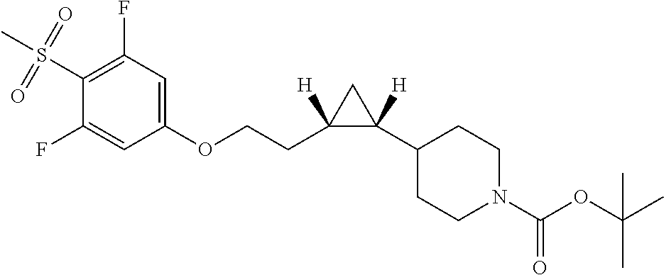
S(C1=C(F)C=C(OCCC2([H])C(C3CCN(C(=O)OC(C)(C)C)CC3)([H])C2)C=C1F)(=O)(=O)C
